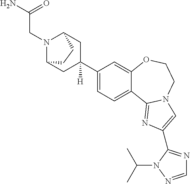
C1(C2([H])CC3N(CC(N)=O)C(C2)CC3)=CC=C2C(=C1)OCCN1C2=NC(C2=NC=NN2C(C)C)=C1
